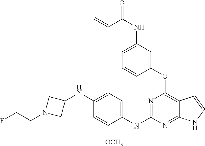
N1=C(NC2=CC=C(NC3CN(CCF)C3)C=C2[OCH3])N=C2C(=C1OC1=CC(NC(=O)C=C)=CC=C1)C=CN2
